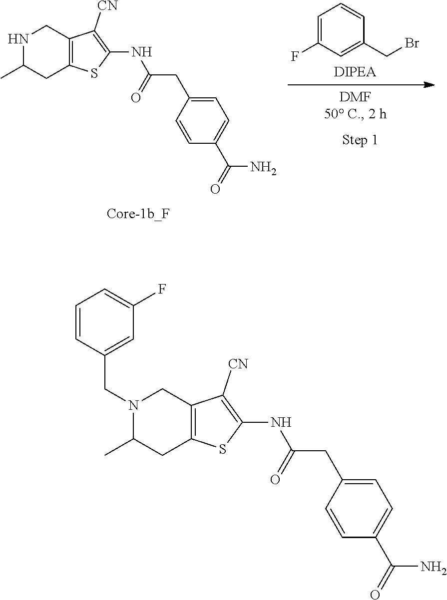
N1(CC2=CC(F)=CC=C2)C(C)CC2=C(C1)C([CN])=C(NC(CC1=CC=C(C(=O)N)C=C1)=O)S2.N1C(C)CC2=C(C1)C([CN])=C(NC(CC1=CC=C(C(=O)N)C=C1)=O)S2.C1=C(F)C=C(CBr)C=C1
